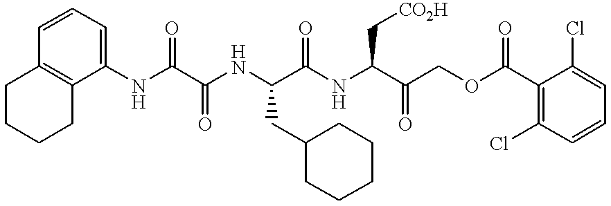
C1CCCC2=C1C=CC=C2NC(C(NC(C(NC(C(COC(C1=C(Cl)C=CC=C1Cl)=O)=O)C[CO2H])=O)CC1CCCCC1)=O)=O
